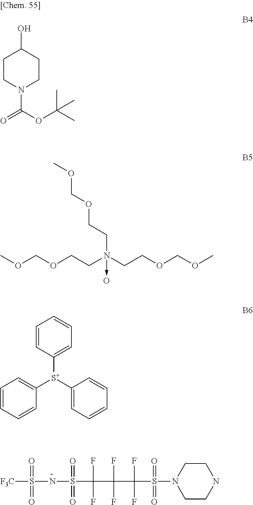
C1CN(C(=O)OC(C)(C)C)CCC1O.COCOCCN(CCOCOC)(CCOCOC)->O.C1=CC=CC([S+](C2=CC=CC=C2)C2=CC=CC=C2)=C1.[F3C]S(NS(=O)(=O)C(C(C(S(N1CCNCC1)(=O)=O)(F)F)(F)F)(F)F)(=O)=O
